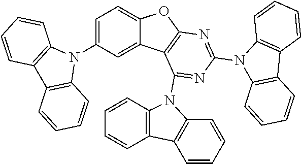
C12=CC=C(N3C4=C(C5=C3C=CC=C5)C=CC=C4)C=C1C1=C(O2)N=C(N2C3=C(C4=C2C=CC=C4)C=CC=C3)N=C1N1C2=C(C=CC=C2)C2=C1C=CC=C2
